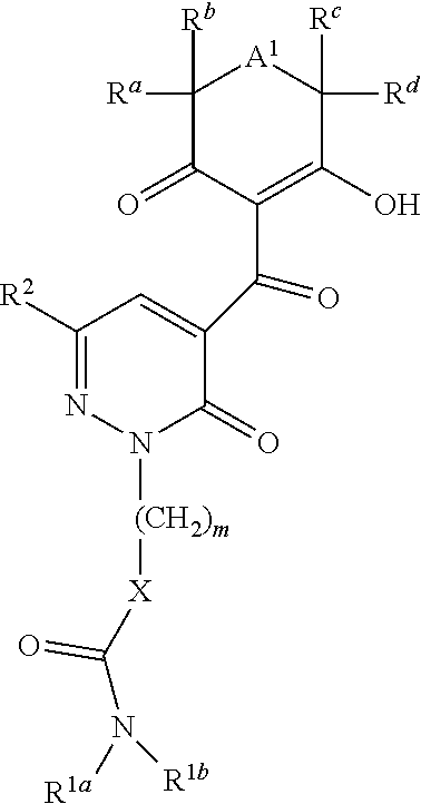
C1([R2])=NN([(CH2)m][X]C(N([R1a])[R1b])=O)C(=O)C(C(=O)C2=C(O)C([Rc])([Rd])[A1]C([Rb])([Ra])C2=O)=C1
